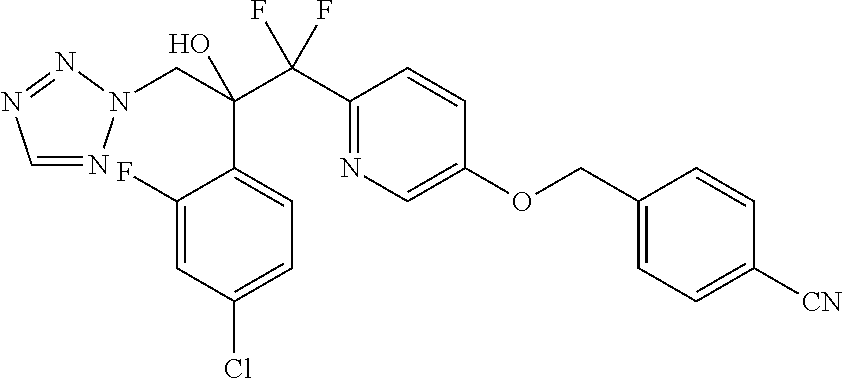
C1=NN(CC(C(C2=NC=C(OCC3=CC=C([CN])C=C3)C=C2)(F)F)(O)C2=CC=C(Cl)C=C2F)N=N1
